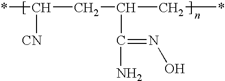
*C(CC(C*)C(N)=NO)[CN]
